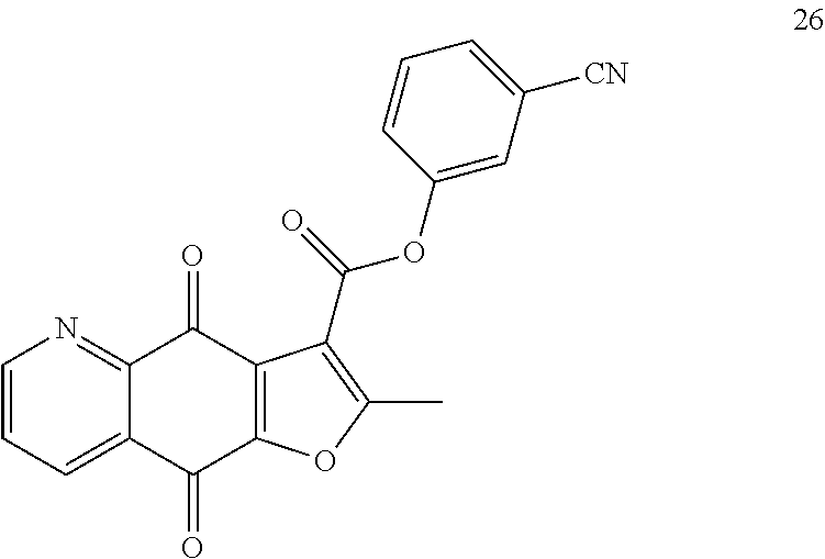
C1=CC=C2C(=N1)C(=O)C1=C(C2=O)OC(C)=C1C(=O)OC1=CC([CN])=CC=C1
